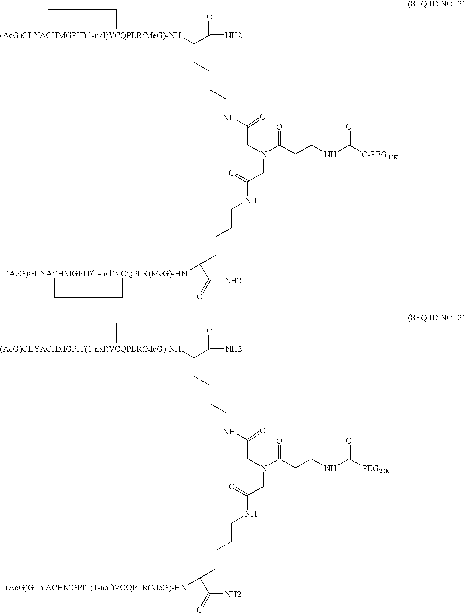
C(CCCCNC(CN(CC(=O)NCCCCC(C(=O)N)[(AcG)GLYACHMGPIT(1-nal)VCQPLR(MeG)-HN])C(CCNC(=O)[O-PEG40K])=O)=O)(C(=O)N)[(AcG)GLYACHMGPIT(1-nal)VCQPLR(MeG)-NH].C(CCCCNC(CN(CC(=O)NCCCCC(C(=O)N)[(AcG)GLYACHMGPIT(1-nal)VCQPLR(MeG)-HN])C(CCNC(=O)[PEG20K])=O)=O)(C(=O)N)[(AcG)GLYACHMGPIT(1-nal)VCQPLR(MeG)-NH]
